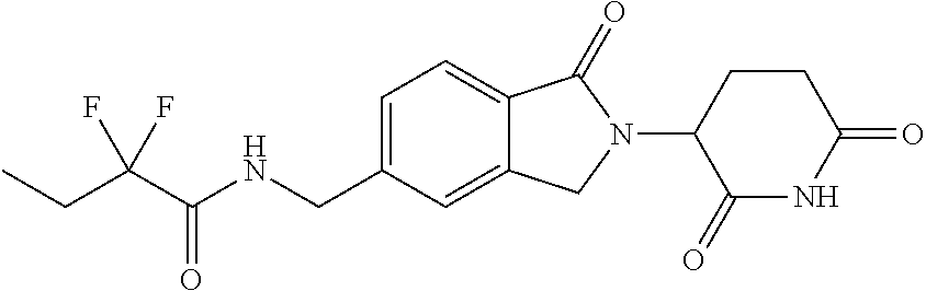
C(C(C(NCC1=CC=C2C(=C1)CN(C1C(=O)NC(=O)CC1)C2=O)=O)(F)F)C
